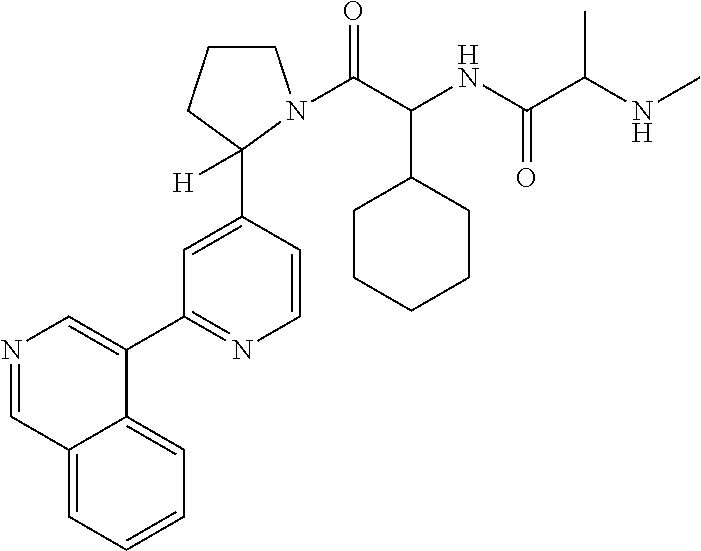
C1=CC(C2([H])CCCN2C(C(NC(C(NC)C)=O)C2CCCCC2)=O)=CC(C2=CN=CC3=CC=CC=C23)=N1
